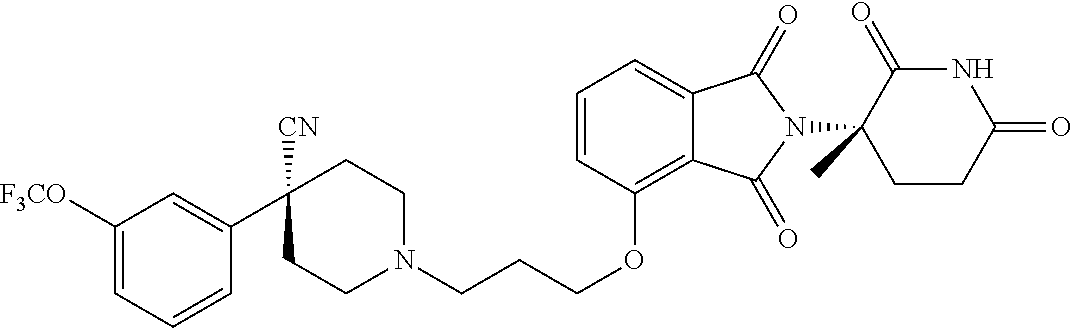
C1CN(CCCOC2=C3C(=CC=C2)C(=O)N(C2(C)C(=O)NC(=O)CC2)C3=O)CCC1([CN])C1=CC([F3CO])=CC=C1
